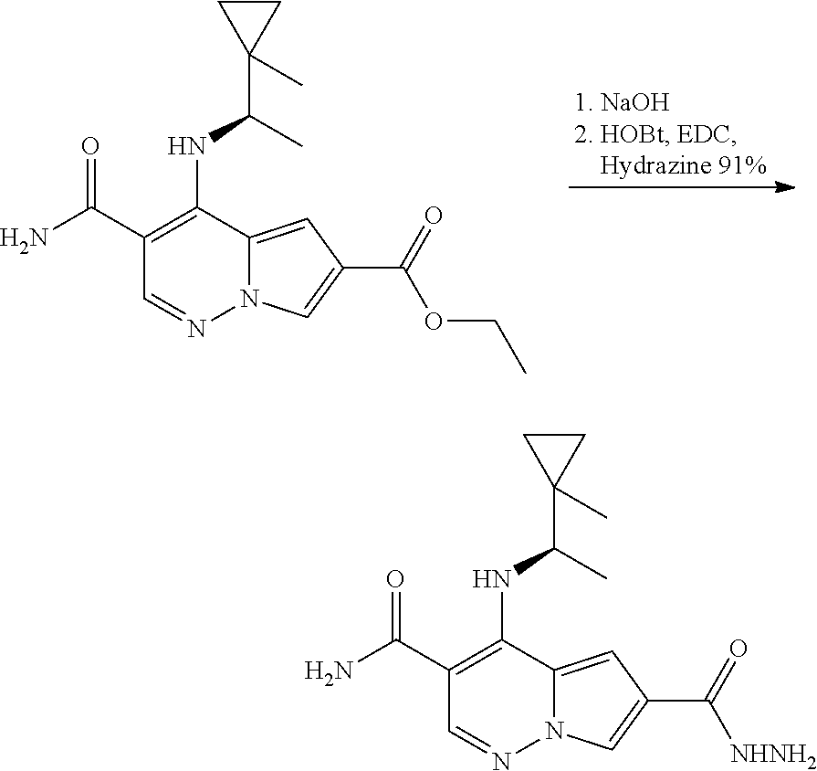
C1(C(N)=O)=C(NC(C2(C)CC2)C)C2=CC(C(=O)OCC)=CN2N=C1.C1(C(N)=O)=C(NC(C2(C)CC2)C)C2=CC(C(=O)[NHNH2])=CN2N=C1
